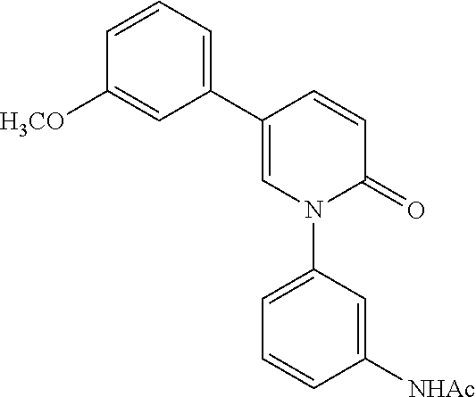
C1=C(C2=CC=CC([H3CO])=C2)C=CC(=O)N1C1=CC=CC([NHAc])=C1
